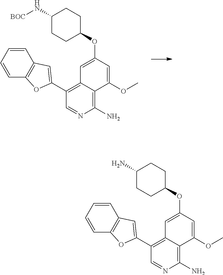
C1(N)=C2C(=C(C3=CC4=C(O3)C=CC=C4)C=N1)C=C(OC1CCC(N[BOC])CC1)C=C2OC.C1(N)=C2C(=C(C3=CC4=C(O3)C=CC=C4)C=N1)C=C(OC1CCC(N)CC1)C=C2OC
